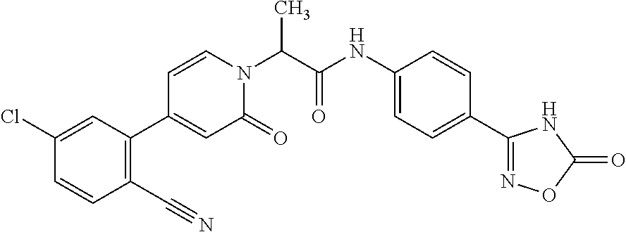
CC(N1C=CC(C2=C(C#N)C=CC(Cl)=C2)=CC1=O)C(NC1=CC=C(C2=NOC(=O)N2)C=C1)=O
